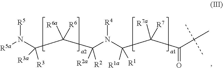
[R5a]N(C(C(C(N(C(C(C(C(C)(C)C)=O)([R7])[R7a])([R1a])[R1])[R4])([R2a])[R2])([R6a])[R6])([R3a])[R3])[R5]
